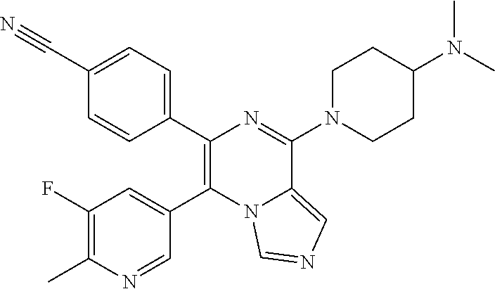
C1(C2=CC=C(C#N)C=C2)=C(C2=CC(F)=C(C)N=C2)N2C(=CN=C2)C(N2CCC(N(C)C)CC2)=N1
